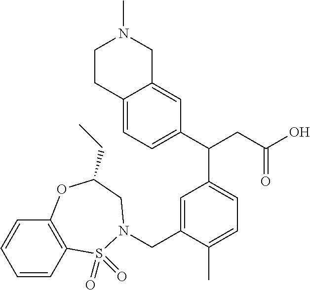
C1(C(CC(O)=O)C2=CC=C(C)C(CN3S(=O)(=O)C4=C(C=CC=C4)OC(CC)C3)=C2)=CC=C2C(=C1)CN(C)CC2
